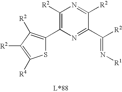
C1([R2])=C(C2=C([R2])C([R2])=C([R4])S2)N=C(C([R2])=N[R1])C([R2])=N1
